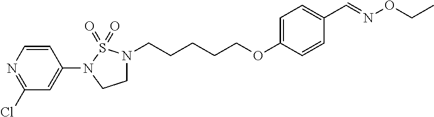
C1=CC(OCCCCCN2CCN(C3=CC(Cl)=NC=C3)S2(=O)=O)=CC=C1C=NOCC
